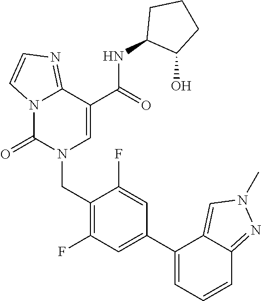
C12=NC=CN1C(=O)N(CC1=C(F)C=C(C3=CC=CC4=NN(C)C=C34)C=C1F)C=C2C(NC1C(O)CCC1)=O
